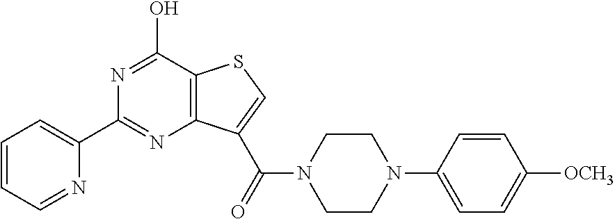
C12=C(C(O)=NC(C3=CC=CC=N3)=N1)SC=C2C(=O)N1CCN(C2=CC=C([OCH3])C=C2)CC1
